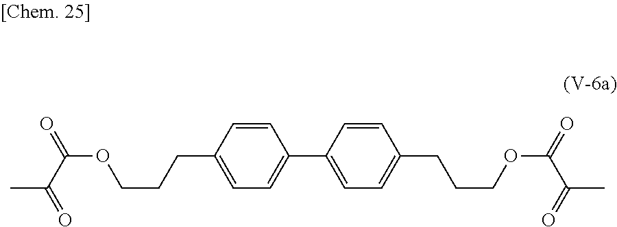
C(C1=CC=C(C2=CC=C(CCCOC(=O)C(=O)C)C=C2)C=C1)CCOC(=O)C(=O)C
